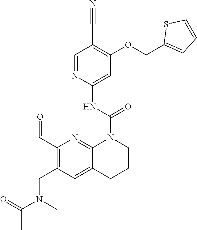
C(C)(N(C)CC1=C(C=O)N=C2C(=C1)CCCN2C(NC1=CC(OCC2=CC=CS2)=C(C#N)C=N1)=O)=O
